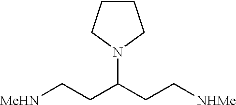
C1CCN(C(CC[NHMe])CC[MeHN])C1
